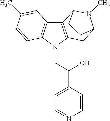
C12=C(N(CC(C3=CC=NC=C3)O)C3=C1C=C(C)C=C3)CC1N(C)C2CC1
